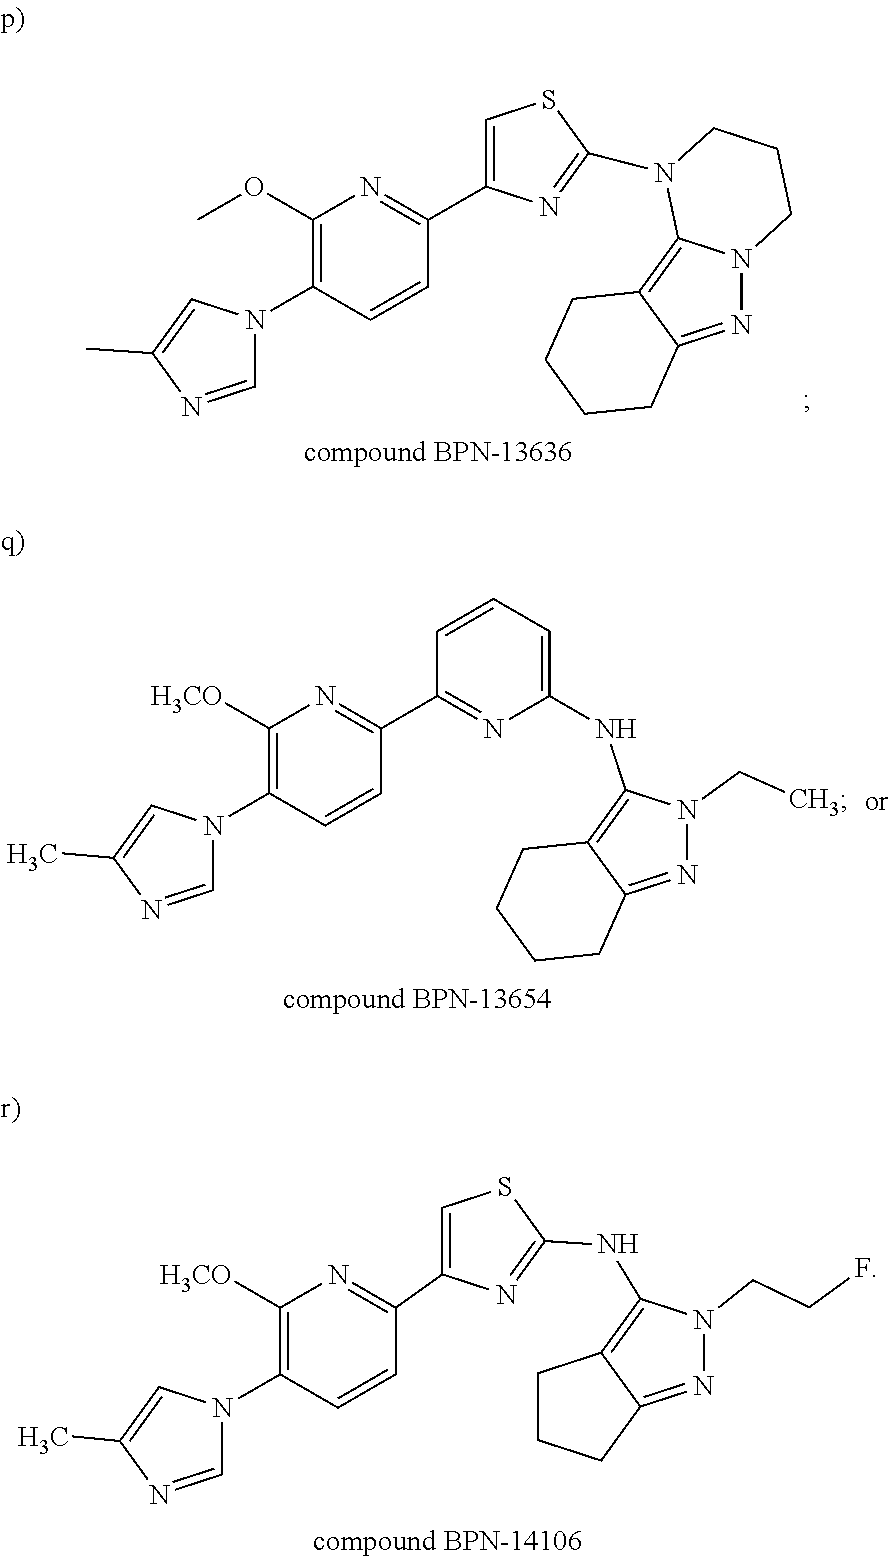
C1(OC)=C(N2C=NC(C)=C2)C=CC(C2=CSC(N3C4=C5C(=NN4CCC3)CCCC5)=N2)=N1.C1([H3CO])=C(N2C=NC(C)=C2)C=CC(C2=NC(NC3=C4C(=NN3CC)CCCC4)=CC=C2)=N1.C1([H3CO])=C(N2C=NC(C)=C2)C=CC(C2=CSC(NC3=C4C(=NN3CCF)CCC4)=N2)=N1
